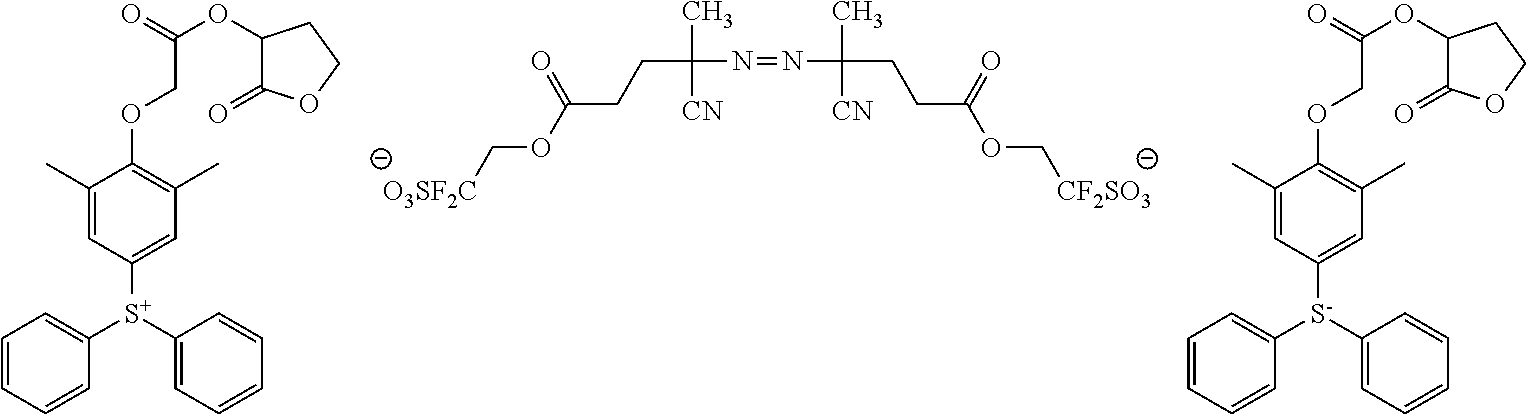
C(C(N=NC(CCC(OC[CF2SO3])=O)(C)[CN])(C)[CN])CC(OC[O3SF2C])=O.C1=CC=CC([S+](C2=CC=CC=C2)C2=CC(C)=C(OCC(OC3C(=O)OCC3)=O)C(C)=C2)=C1.C1=CC=CC([S-](C2=CC=CC=C2)C2=CC(C)=C(OCC(OC3C(=O)OCC3)=O)C(C)=C2)=C1
